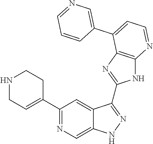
C1(C2=NC=C3C(=C2)C(C2=NC4=C(N2)N=CC=C4C2=CN=CC=C2)=NN3)=CCNCC1
